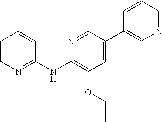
C1=CN=C(NC2=C(OCC)C=C(C3=CN=CC=C3)C=N2)C=C1
